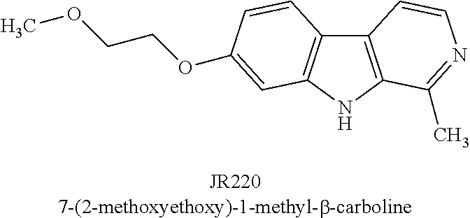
C12=C(NC3=C1C=CC(OCCOC)=C3)C(C)=NC=C2
